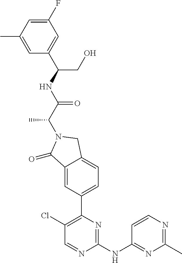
C1(=O)C2=CC(C3=C(Cl)C=NC(NC4=NC(C)=NC=C4)=N3)=CC=C2CN1C(C(NC(C1=CC(F)=CC(C)=C1)CO)=O)C
